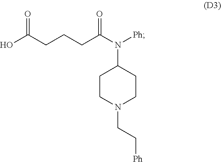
C1(N([Ph])C(=O)CCCC(=O)O)CCN(CC[Ph])CC1
